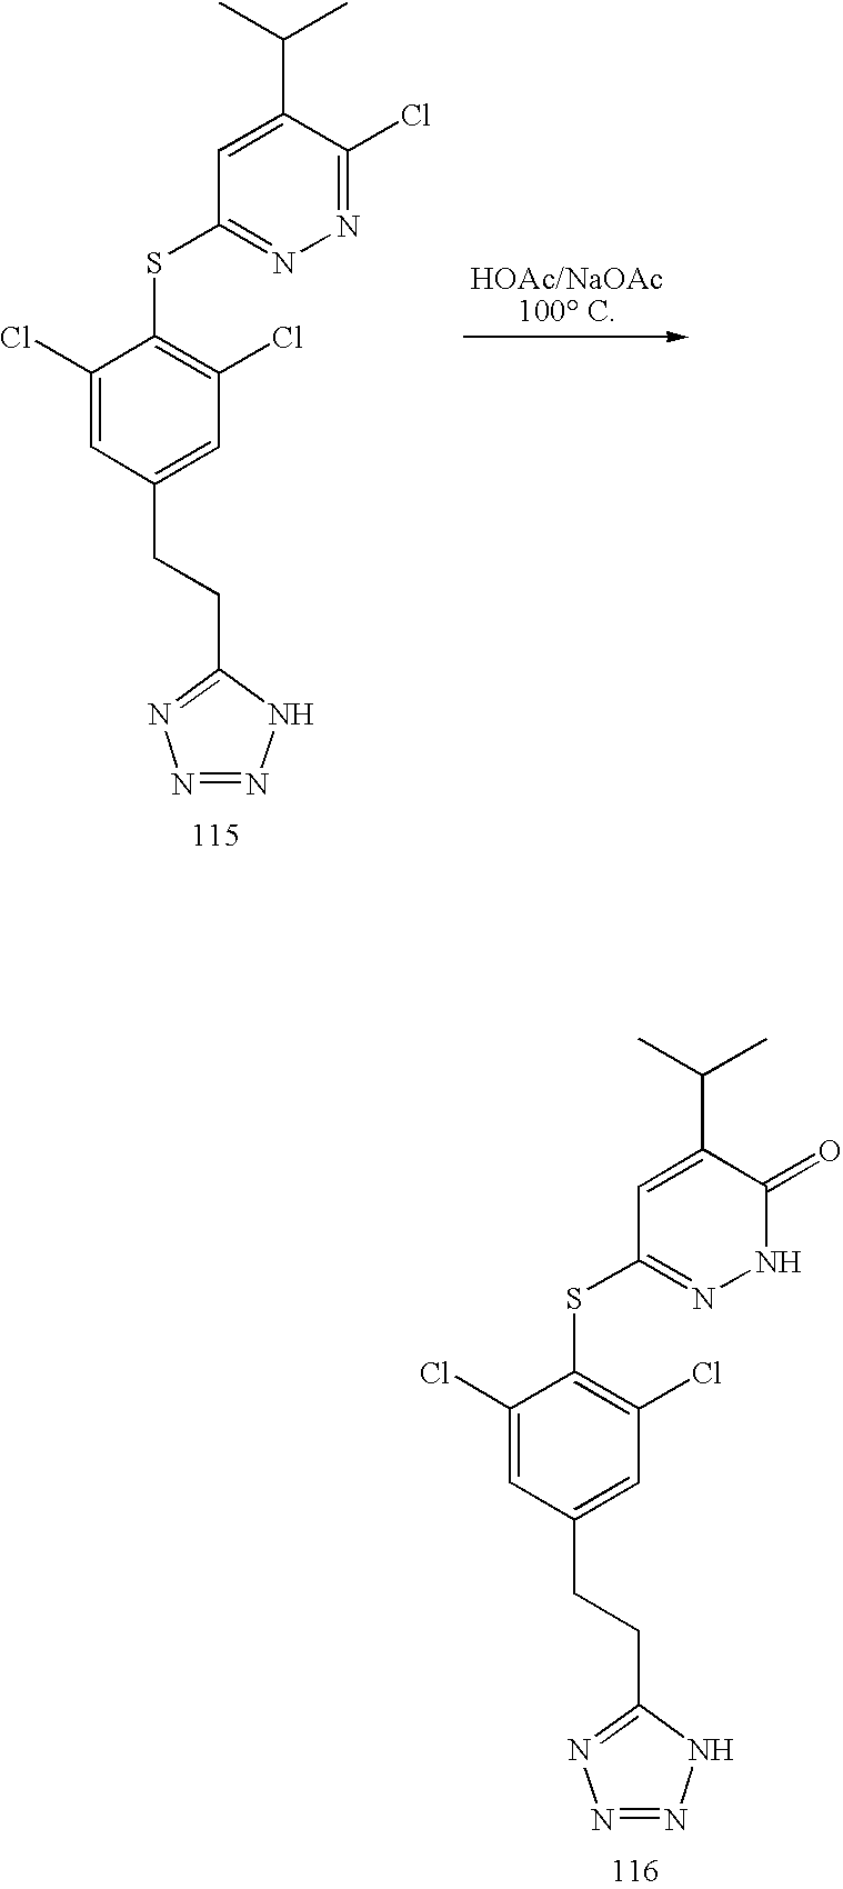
C1=C(C(C)C)C(=O)NN=C1SC1=C(Cl)C=C(CCC2=NN=NN2)C=C1Cl.C1=C(C(C)C)C(Cl)=NN=C1SC1=C(Cl)C=C(CCC2=NN=NN2)C=C1Cl
